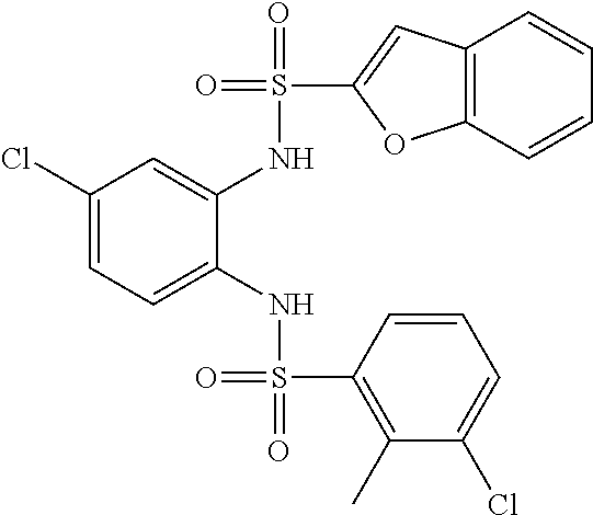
C1(Cl)=CC=C(NS(=O)(=O)C2=C(C)C(Cl)=CC=C2)C(NS(=O)(C2=CC3=C(O2)C=CC=C3)=O)=C1
